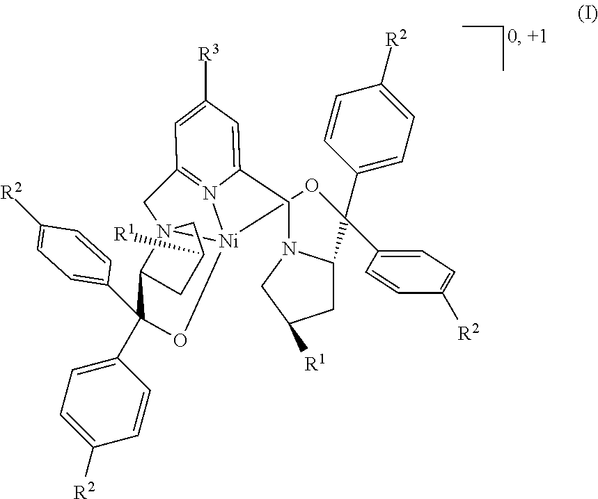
C1([R1])CN23[Ni]4(N5=C(C=C([R3])C=C5CN5C(C(C6=CC=C([R2])C=C6)(C6=CC=C([R2])C=C6)O4)CC([R1])C5)C2)OC(C2=CC=C([R2])C=C2)(C2=CC=C([R2])C=C2)C3C1
